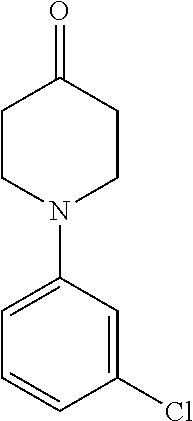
C1=C(N2CCC(=O)CC2)C=C(Cl)C=C1
